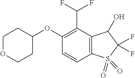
O(C1CCOCC1)C1=C(C(F)F)C2=C(C=C1)S(=O)(=O)C(F)(F)C2O
